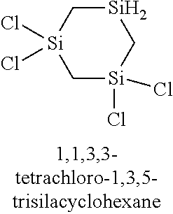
C1[Si]C[Si](Cl)(Cl)C[Si]1(Cl)Cl
